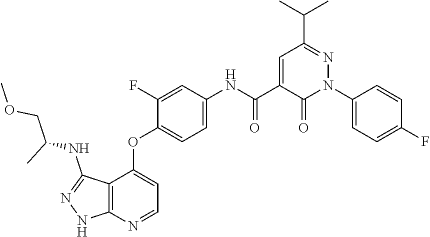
N1=C(C(C)C)C=C(C(NC2=CC=C(OC3=CC=NC4=C3C(NC(COC)C)=NN4)C(F)=C2)=O)C(=O)N1C1=CC=C(F)C=C1
